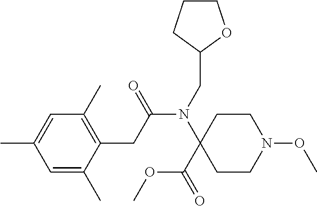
C1=C(C)C=C(C)C(CC(N(CC2OCCC2)C2(C(OC)=O)CCN(OC)CC2)=O)=C1C
